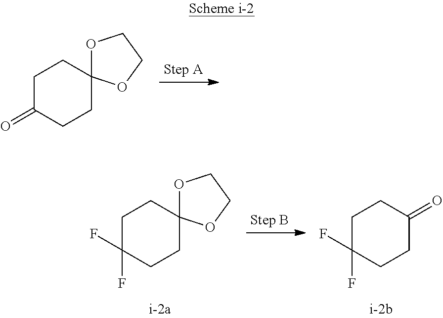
C1C(=O)CCC2(C1)OCCO2.C1C(F)(F)CCC2(C1)OCCO2.C1C(F)(F)CCC(=O)C1
